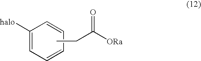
CCC([ORa])=O.[halo]C1=CC=CC=C1
